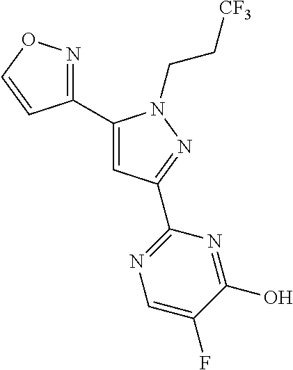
C1(C2=NOC=C2)=CC(C2=NC=C(F)C(O)=N2)=NN1CC[CF3]
